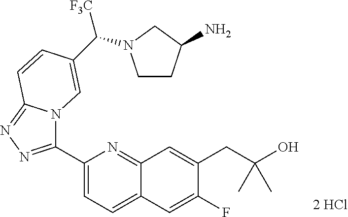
C1(C2=NN=C3N2C=C(C([F3C])N2CCC(N)C2)C=C3)=CC=C2C(=N1)C=C(CC(O)(C)C)C(F)=C2
